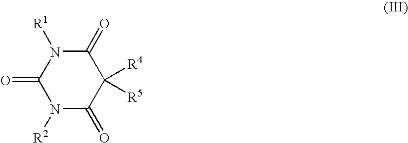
N1([R2])C(=O)C([R4])([R5])C(=O)N([R1])C1=O
